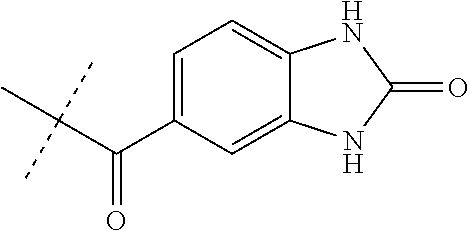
C(C(C)(C)C)(C1=CC=C2C(=C1)NC(=O)N2)=O
